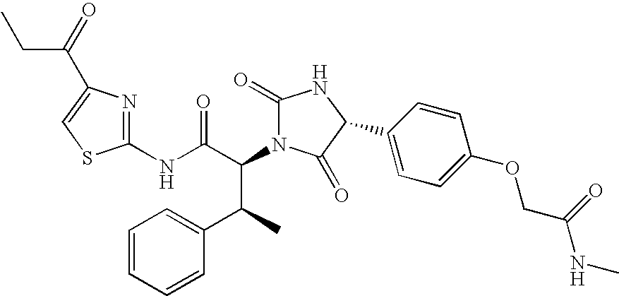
C1(NC(C(N2C(=O)NC(C3=CC=C(OCC(NC)=O)C=C3)C2=O)C(C2=CC=CC=C2)C)=O)=NC(C(=O)CC)=CS1
